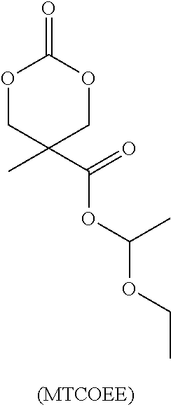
O1CC(C)(C(OC(OCC)C)=O)COC1=O
